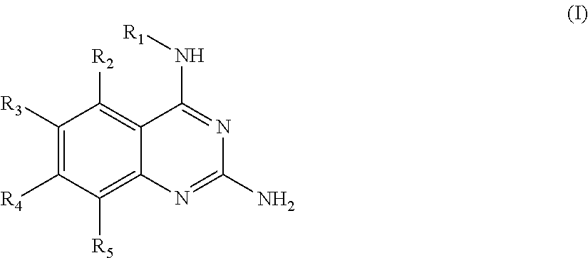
C1([R3])=C([R4])C([R5])=C2C(=C1[R2])C(N[R1])=NC(N)=N2
